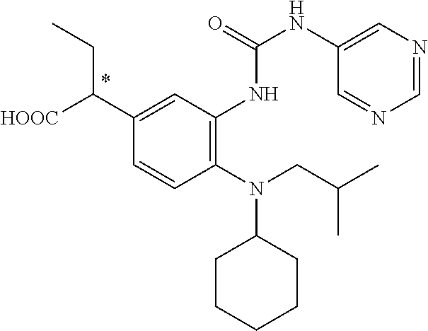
C1=CC(N(CC(C)C)C2CCCCC2)=C(NC(=O)NC2=CN=CN=C2)C=C1C([HOOC])CC
